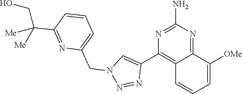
C12=NC(N)=NC(C3=CN(CC4=CC=CC(C([Me])([Me])CO)=N4)N=N3)=C1C=CC=C2[OMe]
